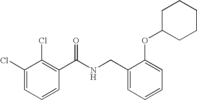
C1(Cl)=CC=CC(C(NCC2=CC=CC=C2OC2CCCCC2)=O)=C1Cl
